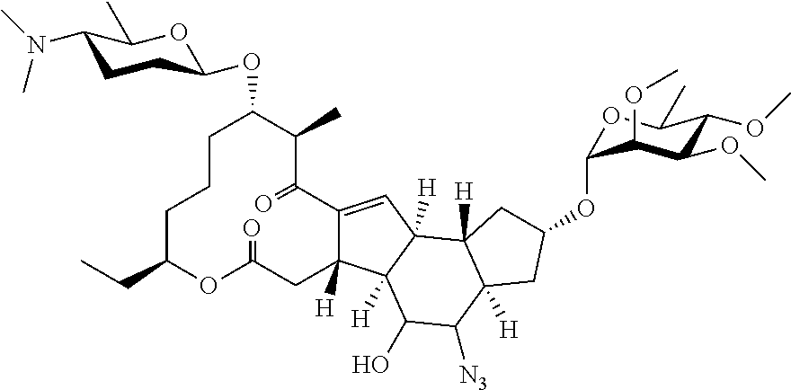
C1CCC(CC)OC(=O)CC2([H])C(=CC3([H])C2([H])C(O)C([N3])C2([H])C3([H])CC(OC3OC(C)C(OC)C(OC)C3OC)C2)C(=O)C(C)C1OC1CCC(N(C)C)C(C)O1
